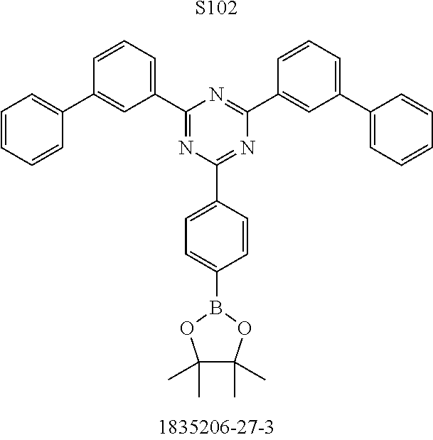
[S102].C1(B2OC(C)(C)C(C)(C)O2)=CC=C(C2=NC(C3=CC(C4=CC=CC=C4)=CC=C3)=NC(C3=CC=CC(C4=CC=CC=C4)=C3)=N2)C=C1
